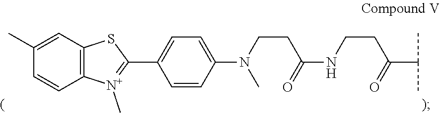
C1=C(C2=[N+](C)C3=C(S2)C=C(C)C=C3)C=CC(N(C)CCC(=O)NCCC(=O)C(C)C)=C1
